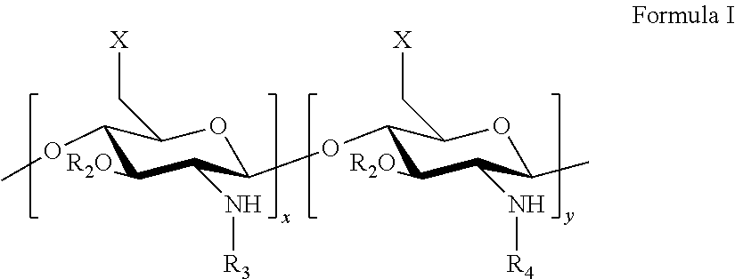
C1(OC)C([R2O])C(N[R3])C(OC2C([R2O])C(N[R4])C(C)OC2C[X])OC1C[X]
